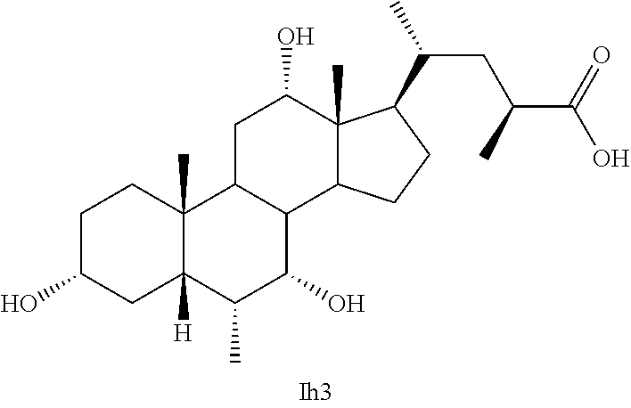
C1C(O)CC2([H])C(C)(C1)C1C(C(O)C2C)C2C(C)(C(O)C1)C(C(C)CC(C(=O)O)C)CC2
